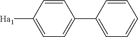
C1=C([Ha1])C=CC(C2=CC=CC=C2)=C1
